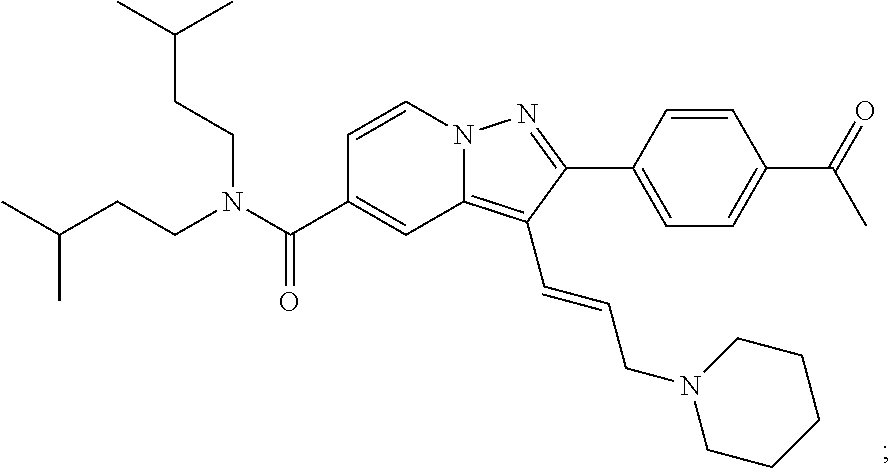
N12C(=C(C=CCN3CCCCC3)C(C3=CC=C(C(=O)C)C=C3)=N1)C=C(C(N(CCC(C)C)CCC(C)C)=O)C=C2
